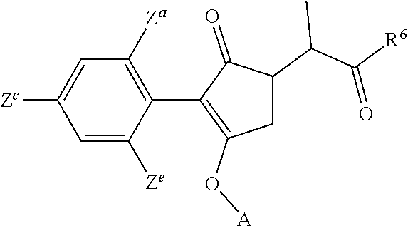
C1=C([Ze])C(C2=C(O[A])CC(C(C([R6])=O)C)C2=O)=C([Za])C=C1[Zc]
